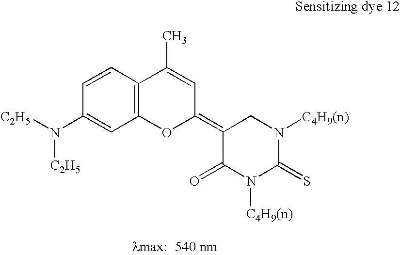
C12=C(C=CC(N([C2H5])[C2H5])=C1)C(C)=CC(=C1C(=O)N([C4H9(n)])C(=S)N([C4H9(n)])C1)O2
